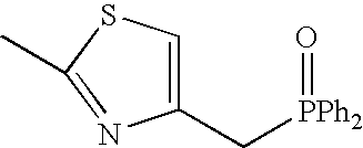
C1(C[PPh2]=O)=CSC(C)=N1
